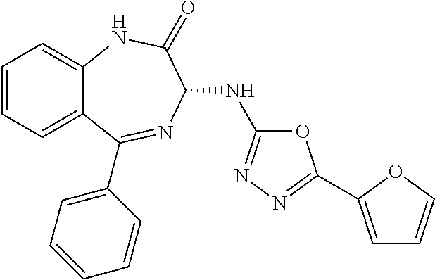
C1=CC=C2C(=C1)NC(=O)C(NC1=NN=C(C3=CC=CO3)O1)N=C2C1=CC=CC=C1
